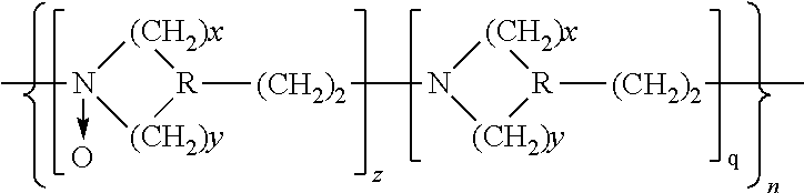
[(CH2)y]1[R]([(CH2)2]N2[(CH2)y][R]([(CH2)2]C)[(CH2)x]2)[(CH2)x]N1(C)->O
